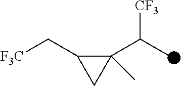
[F3C]CC1C(C(C)[CF3])(C)C1
